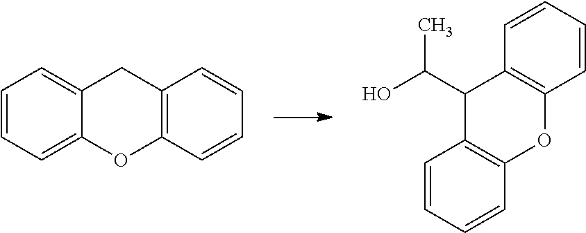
C1=CC=C2C(=C1)CC1=C(O2)C=CC=C1.C1=CC=CC2=C1OC1=C(C2C(O)C)C=CC=C1
